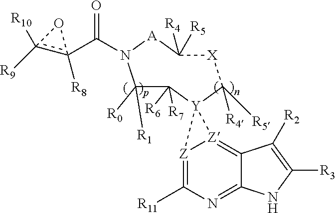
C1([R0])([R1])C([R7])([R6])[Y]2(C([R5])([R4])[X]C([R4])([R5])[A]N1C(c1([R8])c([R10])([R9])O1)=O)[Z]1=C([R11])N=C3C(=[Z]21)C([R2])=C([R3])N3
